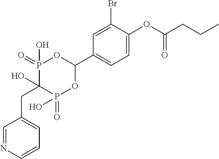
C1=C(OC(CCC)=O)C(Br)=CC(C2OP(=O)(O)C(O)(CC3=CC=CN=C3)P(=O)(O)O2)=C1
